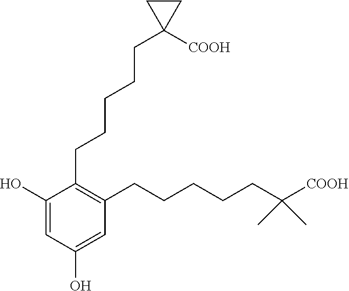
C1(CCCCCC2([COOH])CC2)=C(CCCCCC([COOH])(C)C)C=C(O)C=C1O
